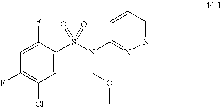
C1(F)=CC(F)=C(Cl)C=C1S(N(C1=NN=CC=C1)COC)(=O)=O
